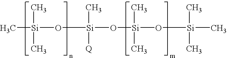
C[Si](C)(C)O[Si](C)([Q])O[Si](C)(C)O[Si](C)(C)C
